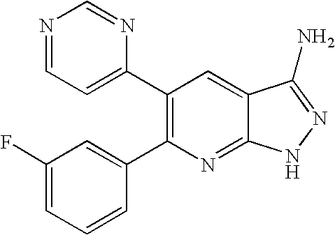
N1=CC=C(C2=C(C3=CC(F)=CC=C3)N=C3C(=C2)C(N)=NN3)N=C1
